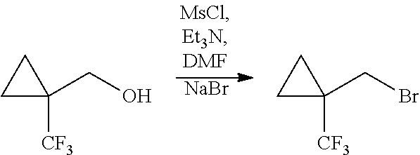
[NaBr].C1C(CO)([CF3])C1.C1C(CBr)([CF3])C1
